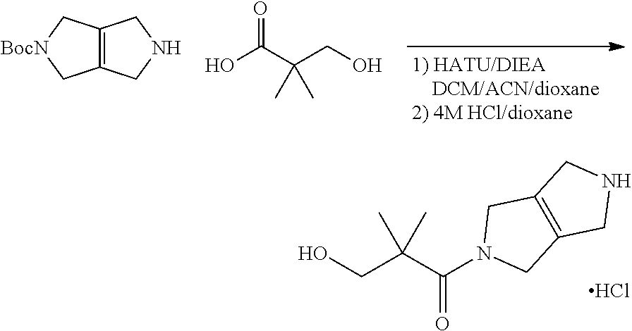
C12=C(CNC1)C[BocN]C2.OC(C(CO)(C)C)=O.OCC(C(N1CC2=C(C1)CNC2)=O)(C)C.Cl
